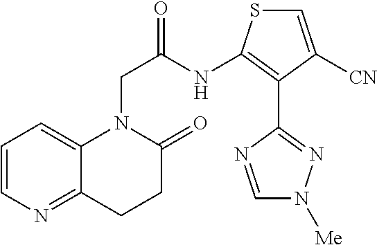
C1=CN=C2C(=C1)N(CC(=O)NC1=C(C3=NN([Me])C=N3)C([CN])=CS1)C(=O)CC2
